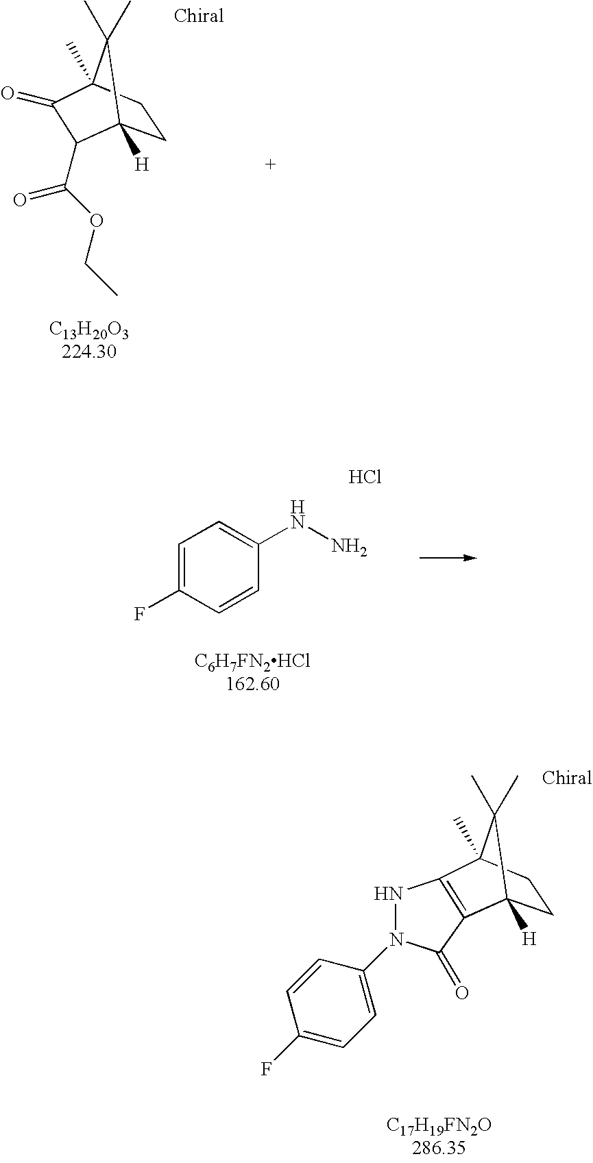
C1CC2(C)C(C)(C)C1([H])C(C(OCC)=O)C2=O.C1=CC(N2NC3=C(C2=O)C2([H])CCC3(C)C2(C)C)=CC=C1F.C1=C(F)C=CC(NN)=C1.Cl
